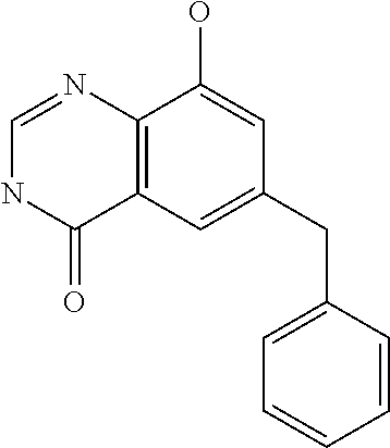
C12=C(C=C(CC3=CC=CC=C3)C=C1O)C(=O)NC=N2
